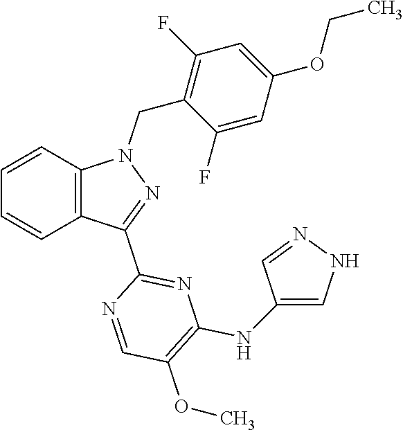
C1=CC2=C(C=C1)N(CC1=C(F)C=C(OCC)C=C1F)N=C2C1=NC(NC2=CNN=C2)=C(OC)C=N1
